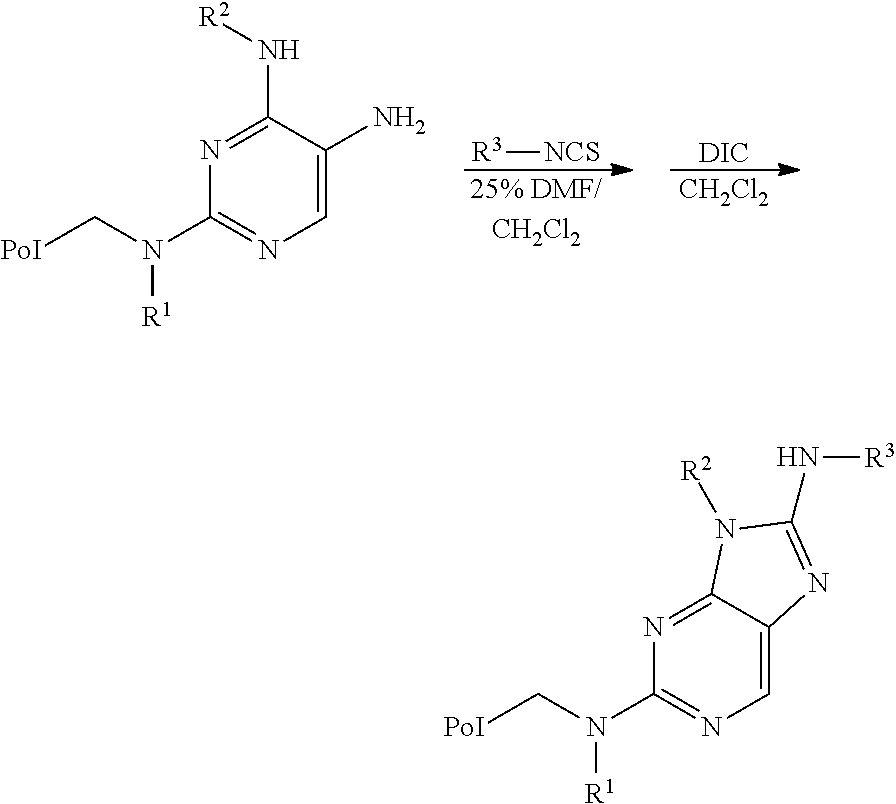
[DIC].[CH2Cl2].[R3][NCS].[25% DMF/CH2Cl2].C1=C(N)C(N[R2])=NC(N(C[PoI])[R1])=N1.C1=C2C(=NC(N(C[PoI])[R1])=N1)N([R2])C(N[R3])=N2
